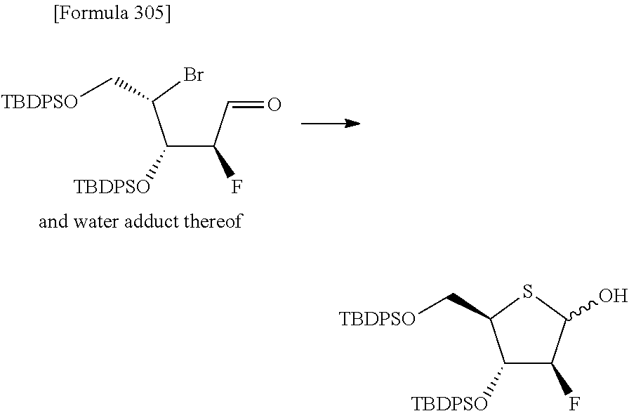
C(C(C=O)F)(C(Br)C[TBDPSO])[TBDPSO].C1([TBDPSO])C(F)C(O)SC1C[TBDPSO]
